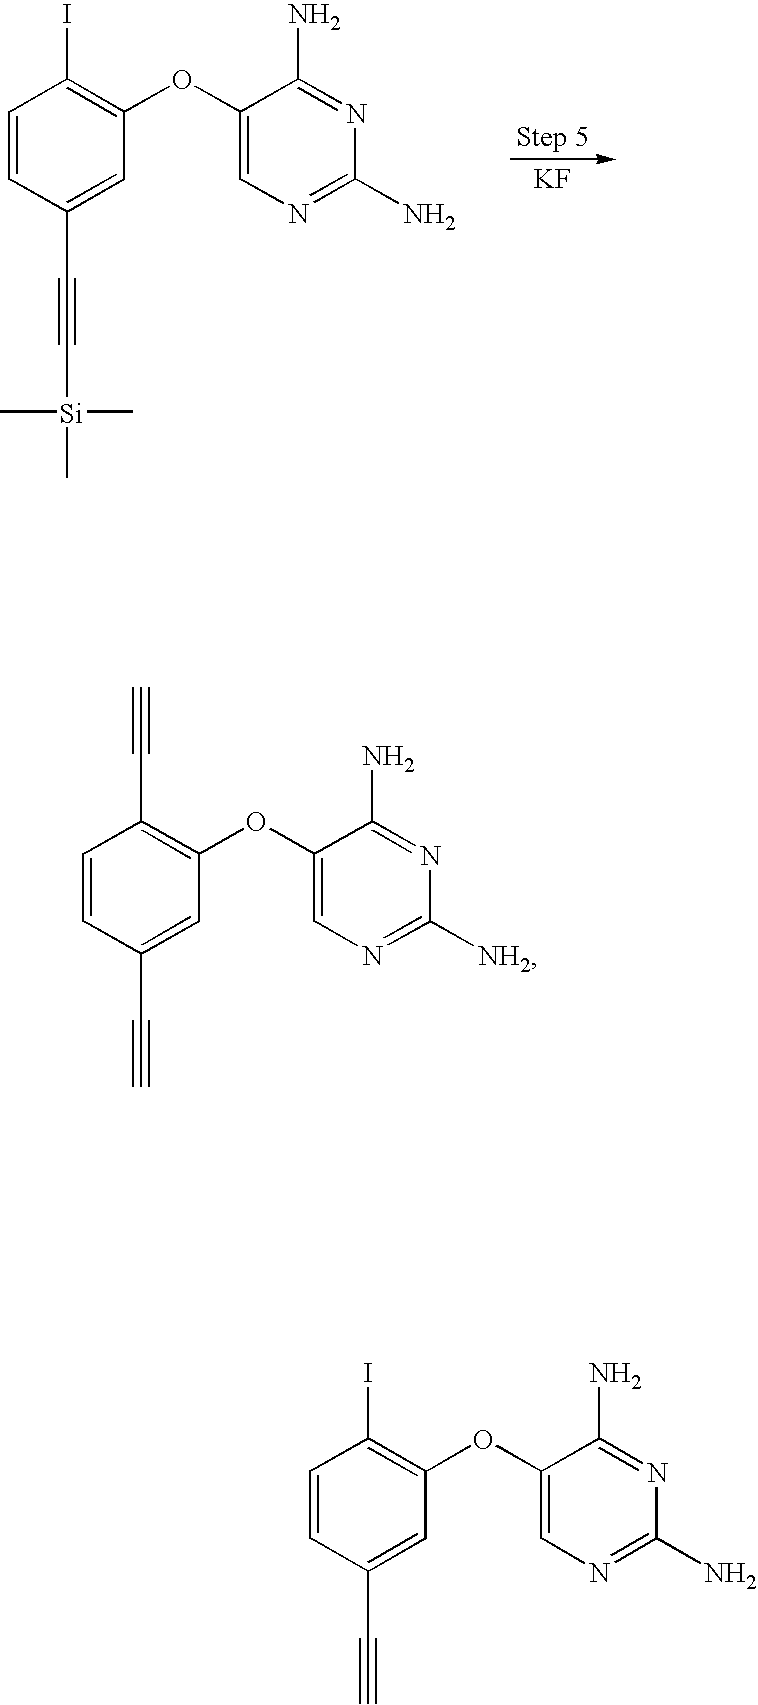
C1=CC(C#C)=CC(OC2=CN=C([NH2])N=C2N)=C1C#C.C1=CC(C#C)=CC(OC2=CN=C(N)N=C2N)=C1I.C1=CC(C#C[Si](C)(C)C)=CC(OC2=CN=C(N)N=C2N)=C1I.[KF]
